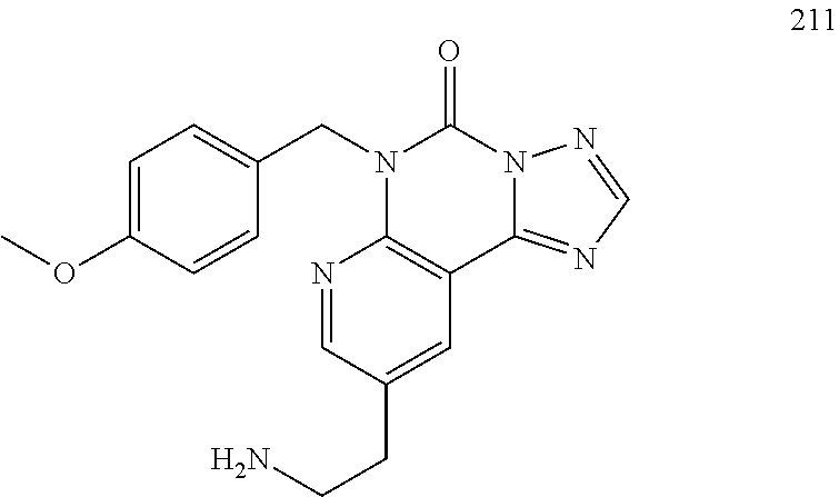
C1=CC(OC)=CC=C1CN1C2=C(C3=NC=NN3C1=O)C=C(CCN)C=N2
